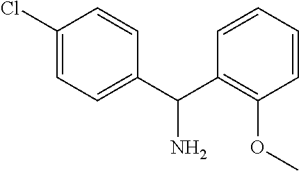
C1(C(C2=C(OC)C=CC=C2)N)=CC=C(Cl)C=C1
